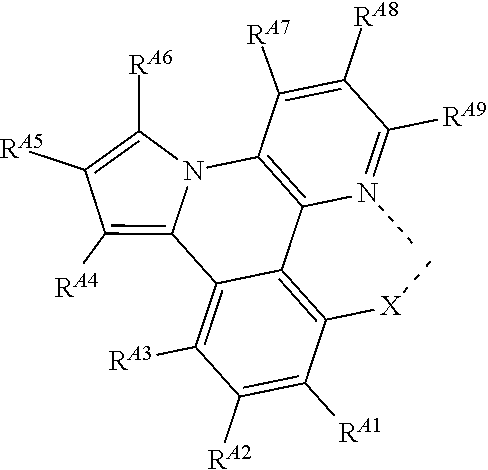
C12=C([X]C)C([RA1])=C([RA2])C([RA3])=C1C1=C([RA4])C([RA5])=C([RA6])N1C1=C2N(C)=C([RA9])C([RA8])=C1[RA7]
